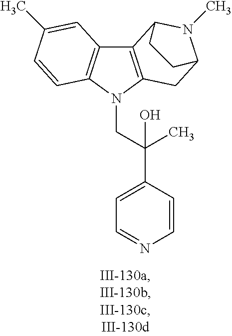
C12=C(N(CC(C3=CC=NC=C3)(C)O)C3=C1C=C(C)C=C3)CC1N(C)C2CC1
